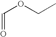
C(=O)OCC
